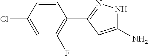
C1(N)=CC(C2=C(F)C=C(Cl)C=C2)=NN1
